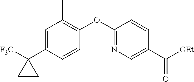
C1=C(C2([F3C])CC2)C=CC(OC2=NC=C(C([OEt])=O)C=C2)=C1C
